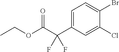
C(OCC)(C(C1=CC=C(Br)C(Cl)=C1)(F)F)=O
